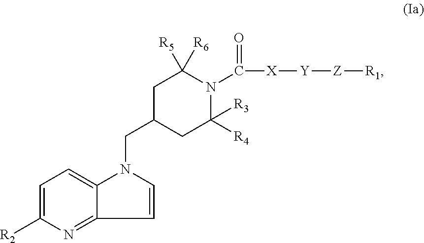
C1=C([R2])N=C2C(=C1)N(CC1CC([R3])([R4])N(C([X][Y][Z][R1])=O)C([R6])([R5])C1)C=C2
